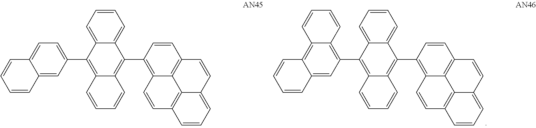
C12=CC(C3=C4C(=C(C5=C6C7=C(C=C5)C=CC5=CC=CC(=C75)C=C6)C5=CC=CC=C35)C=CC=C4)=C3C(=C1C=CC=C2)C=CC=C3.C12=CC(C3=C4C(=C(C5=C6C7=C(C=C5)C=CC5=CC=CC(=C75)C=C6)C5=CC=CC=C35)C=CC=C4)=CC=C1C=CC=C2
